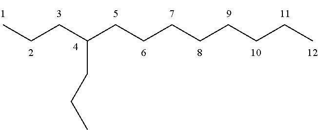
CCCC(CCCCCCCC)CCC
